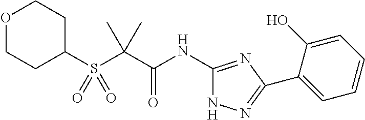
O1CCC(S(C(C(NC2=NC(C3=CC=CC=C3O)=NN2)=O)(C)C)(=O)=O)CC1
